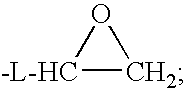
[-L-HC]1CO1
